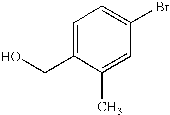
C1=C(CO)C(C)=CC(Br)=C1
